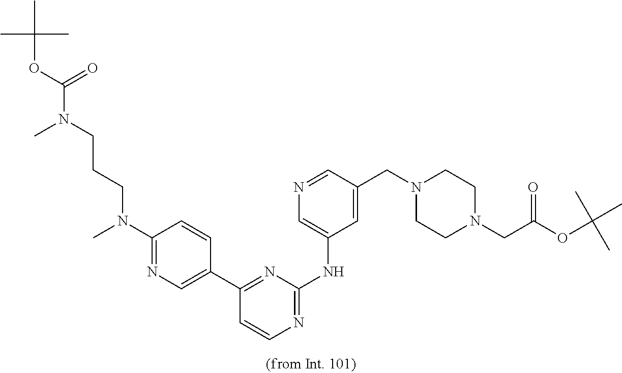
CC(OC(N(CCCN(C1=NC=C(C2=NC(NC3=CN=CC(CN4CCN(CC(OC(C)(C)C)=O)CC4)=C3)=NC=C2)C=C1)C)C)=O)(C)C
